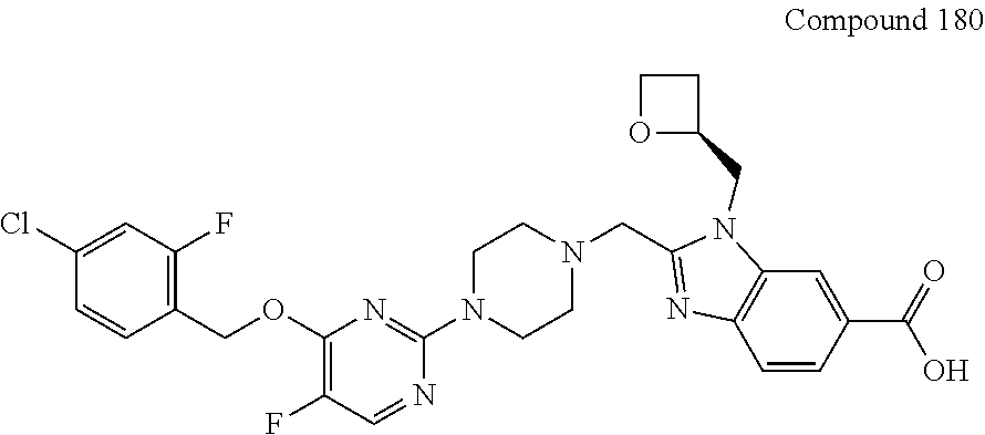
C1(Cl)=CC(F)=C(COC2=C(F)C=NC(N3CCN(CC4=NC5=C(N4CC4CCO4)C=C(C(=O)O)C=C5)CC3)=N2)C=C1
